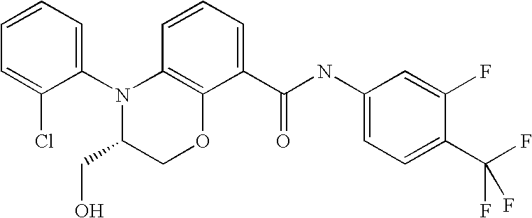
C1(N2C(CO)COC3=C2C=CC=C3C(NC2=CC=C(C(F)(F)F)C(F)=C2)=O)=CC=CC=C1Cl
